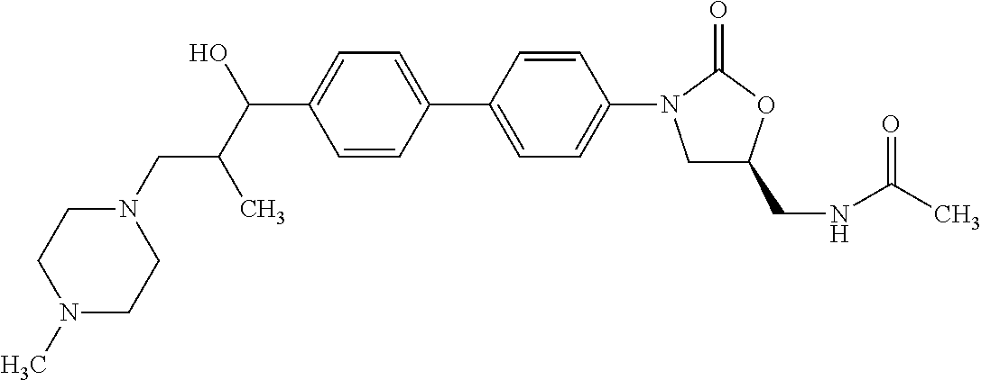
C1(C(C(CN2CCN(C)CC2)C)O)=CC=C(C2=CC=C(N3CC(CNC(C)=O)OC3=O)C=C2)C=C1
